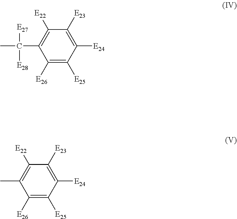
C1([E22])=C(C(C)([E27])[E28])C([E26])=C([E25])C([E24])=C1[E23].C1([E22])=C(C)C([E26])=C([E25])C([E24])=C1[E23]
